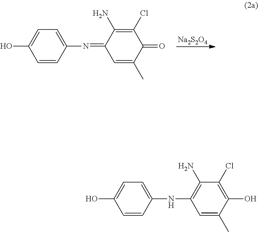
[Na2S2O4].C1(N=C2C=C(C)C(=O)C(Cl)=C2N)=CC=C(O)C=C1.C1(NC2=C(N)C(Cl)=C(O)C(C)=C2)=CC=C(O)C=C1
